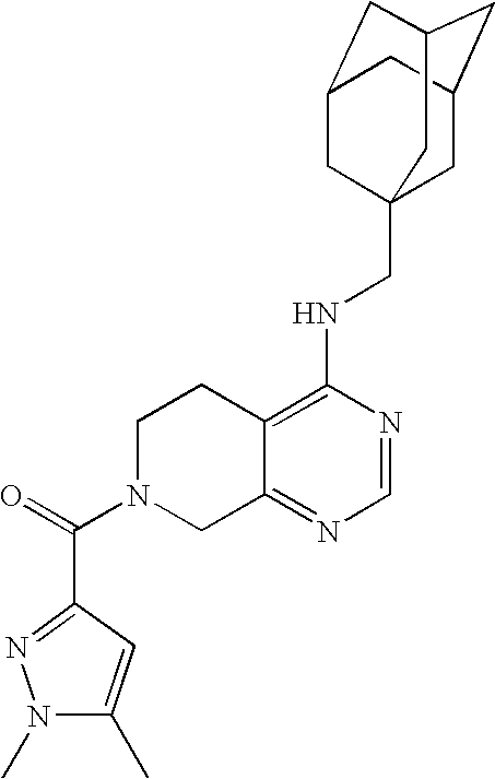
C12=C(NCC34CC5CC(CC(C3)C5)C4)N=CN=C1CN(C(=O)C1=NN(C)C(C)=C1)CC2
